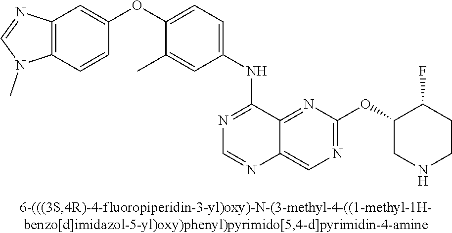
C1(OC2=CC=C(NC3=NC=NC4=CN=C(OC5C(F)CCNC5)N=C34)C=C2C)=CC2=C(C=C1)N(C)C=N2
